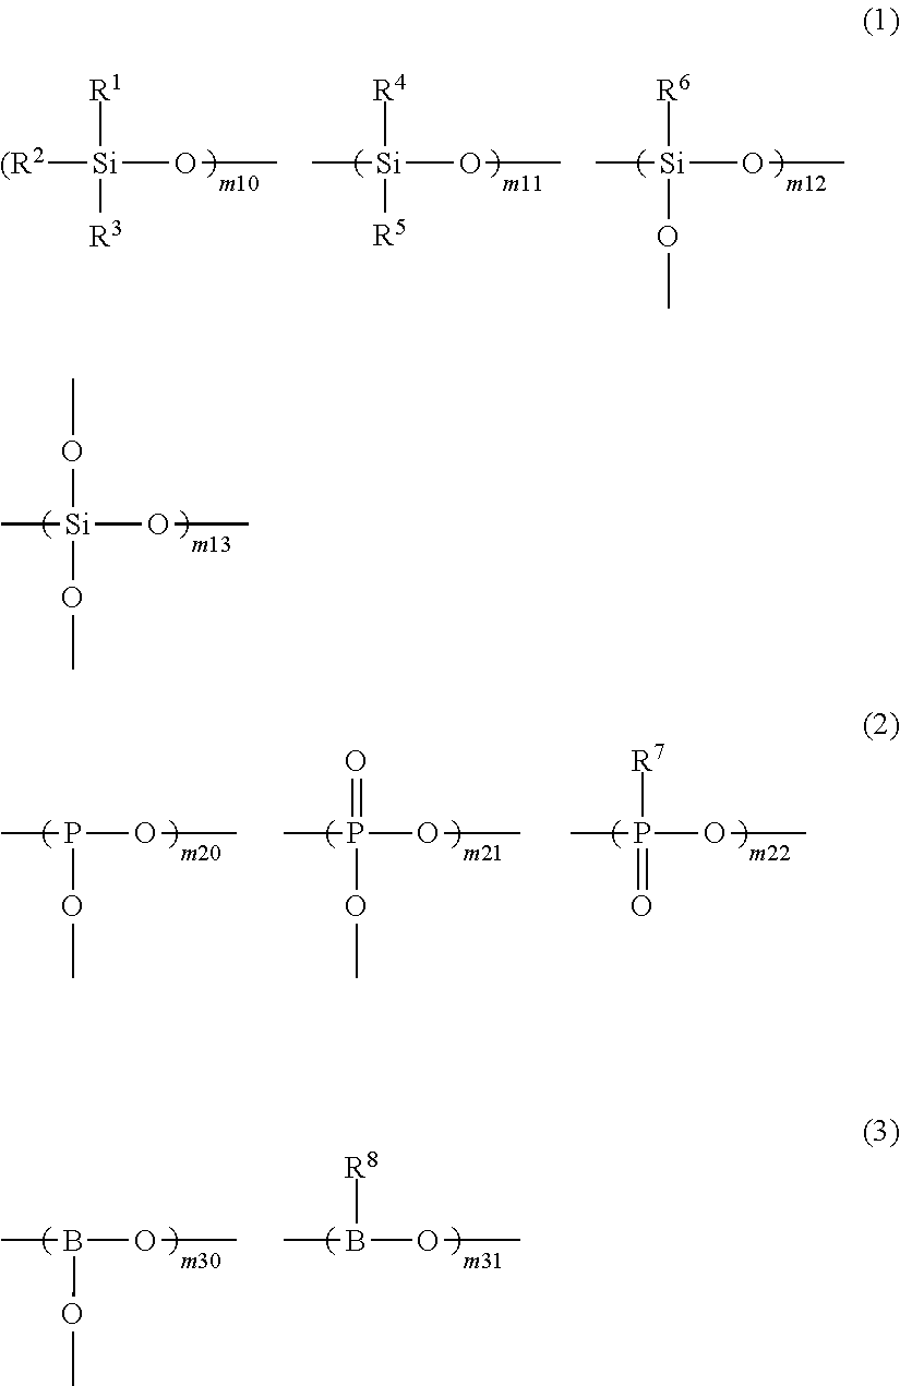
C[Si](OC)(OC)OC.C[Si](OC)([R6])OC.C[Si](OC)([R4])[R5].[(R2][Si](OC)([R1])[R3].CP(OC)OC.CP(OC)(OC)=O.CP(=O)(OC)[R7].CB(OC)OC.CB(OC)[R8]
